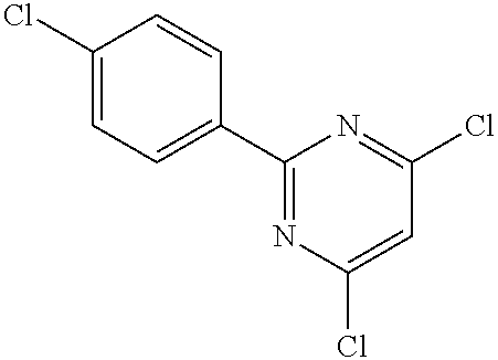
C1(Cl)=CC=C(C2=NC(Cl)=CC(Cl)=N2)C=C1
